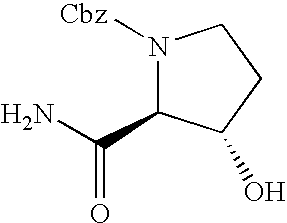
N1([Cbz])C(C(N)=O)C(O)CC1
